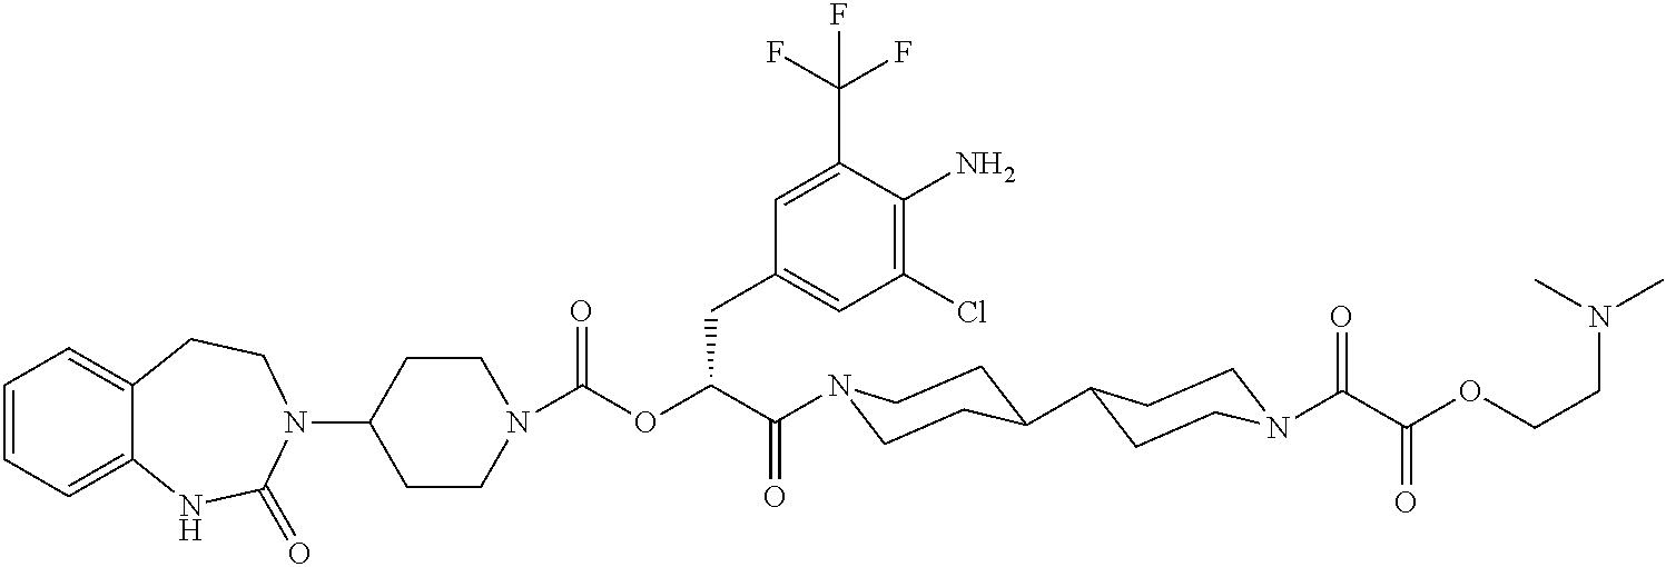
C1(N2CCC3=CC=CC=C3NC2=O)CCN(C(OC(C(=O)N2CCC(C3CCN(C(C(OCCN(C)C)=O)=O)CC3)CC2)CC2=CC(Cl)=C(N)C(C(F)(F)F)=C2)=O)CC1
